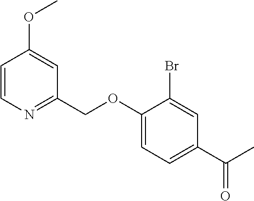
C1=CN=C(COC2=CC=C(C(C)=O)C=C2Br)C=C1OC
